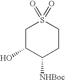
C1C(O)C([NHBoc])CCS1(=O)=O
